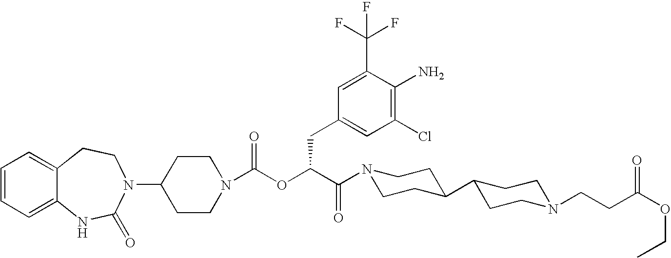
C1(N2C(=O)NC3=CC=CC=C3CC2)CCN(C(OC(C(=O)N2CCC(C3CCN(CCC(OCC)=O)CC3)CC2)CC2=CC(Cl)=C(N)C(C(F)(F)F)=C2)=O)CC1
